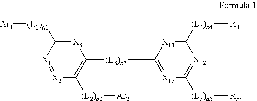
[X3]1=C([(L1)a1][Ar1])[X1]=[X2]C([(L2)a2][Ar2])=C1[(L3)a3]C1=[X13]C([(L5)a5][R5])=[X12]C([(L4)a4][R4])=[X11]1
